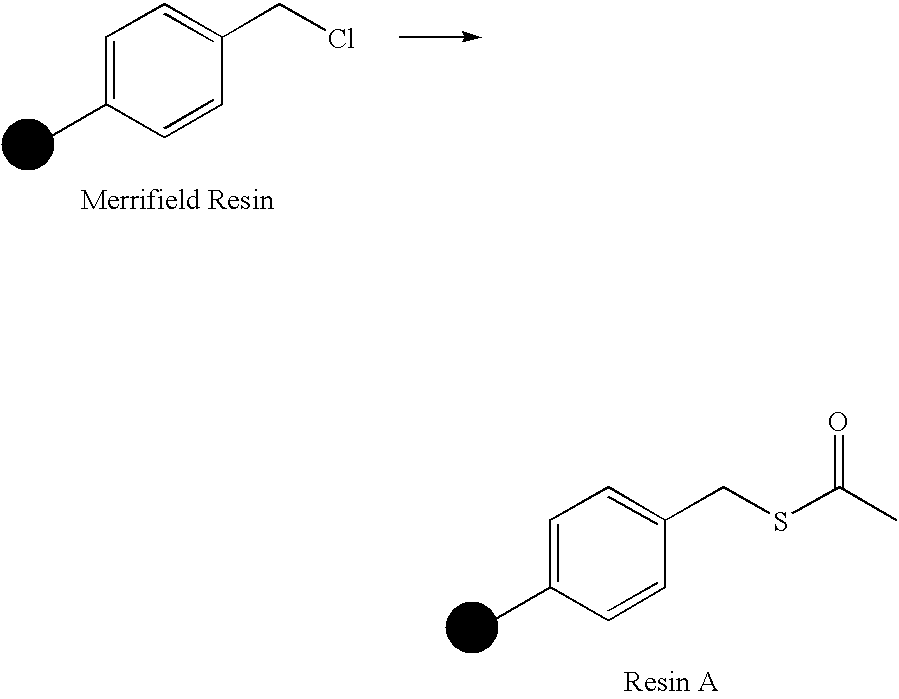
C1=C(C)C=CC(CCl)=C1.C1=C(C)C=CC(CSC(C)=O)=C1
